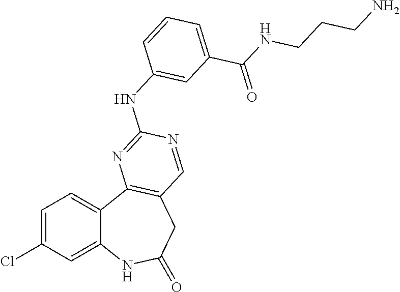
C1=C(Cl)C=C2C(=C1)C1=C(CC(=O)N2)C=NC(NC2=CC(C(NCCCN)=O)=CC=C2)=N1
